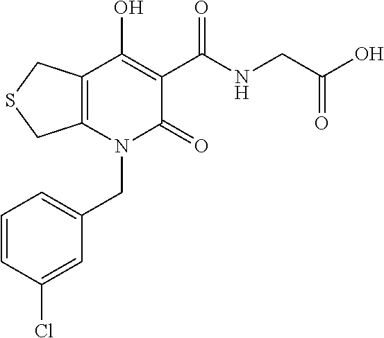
C(N1C(=O)C(C(NCC(O)=O)=O)=C(O)C2=C1CSC2)C1=CC=CC(Cl)=C1
